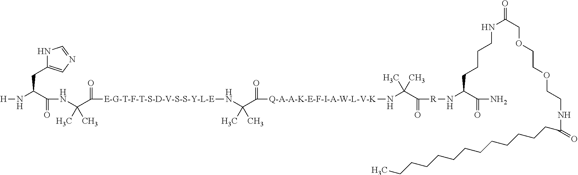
N1C(CC(N[H])C(=O)NC(C)(C)C([E-G-T-F-T-S-D-V-S-S-Y-L-E]NC(C([Q-A-A-K-E-F-I-A-W-L-V-K]NC(C([R]NC(C(N)=O)CCCCNC(=O)COCCOCCNC(=O)CCCCCCCCCCCCC)=O)(C)C)=O)(C)C)=O)=CN=C1
